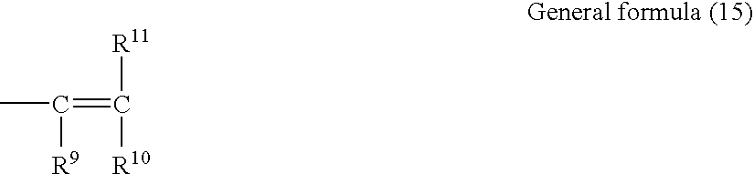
CC(=C([R11])[R10])[R9]
